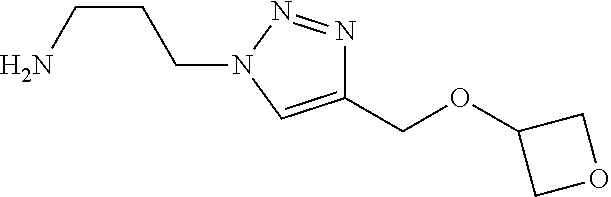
C(CN)CN1C=C(COC2COC2)N=N1
